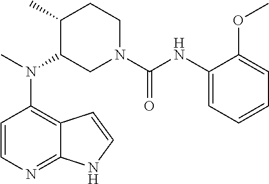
C12=C(N(C)C3CN(C(=O)NC4=CC=CC=C4OC)CCC3C)C=CN=C1NC=C2
